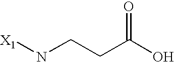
[X1]NCCC(O)=O
